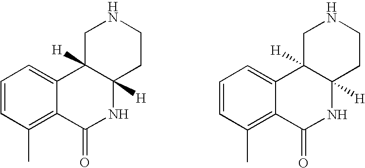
C1=CC(C)=C2C(=C1)C1([H])C([H])(NC2=O)CCNC1.C1=CC(C)=C2C(=C1)C1([H])C([H])(NC2=O)CCNC1
